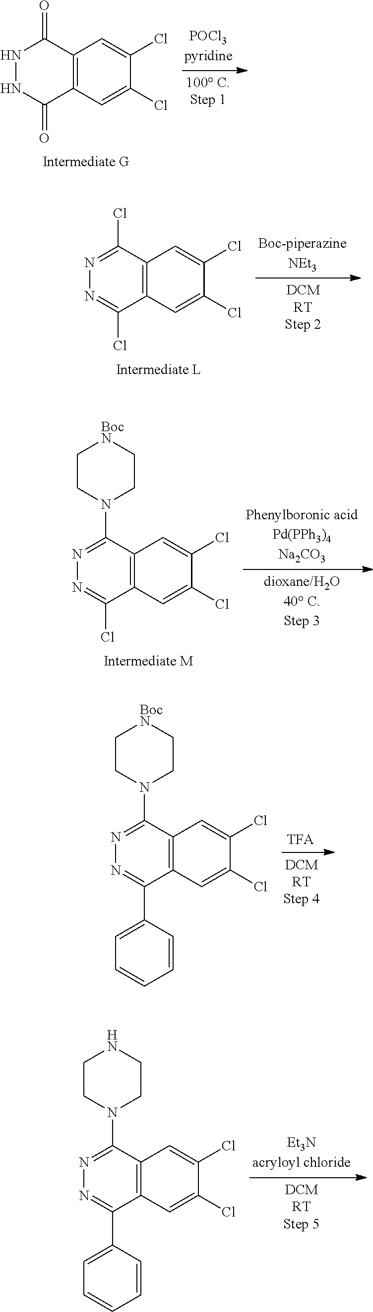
N1NC(=O)C2=C(C1=O)C=C(Cl)C(Cl)=C2.N1=C(Cl)C2=C(C(Cl)=N1)C=C(Cl)C(Cl)=C2.N1=C(N2CC[BocN]CC2)C2=C(C(Cl)=N1)C=C(Cl)C(Cl)=C2.N1=C(N2CC[BocN]CC2)C2=C(C(C3=CC=CC=C3)=N1)C=C(Cl)C(Cl)=C2.N1=C(N2CCNCC2)C2=C(C(C3=CC=CC=C3)=N1)C=C(Cl)C(Cl)=C2
